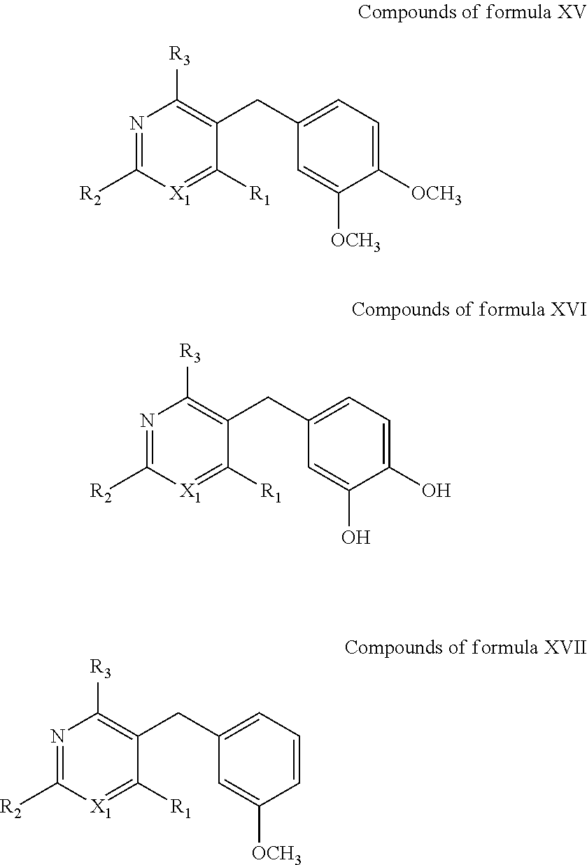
N1=C([R2])[X1]=C([R1])C(CC2=CC=C([OCH3])C([OCH3])=C2)=C1[R3].N1=C([R2])[X1]=C([R1])C(CC2=CC=C(O)C(O)=C2)=C1[R3].N1=C([R2])[X1]=C([R1])C(CC2=CC=CC([OCH3])=C2)=C1[R3]
